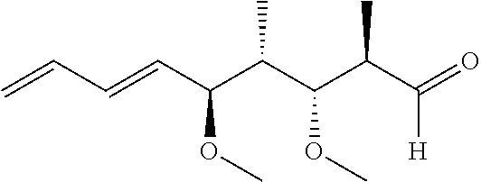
C=CC=CC(C(C(C(C(=O)[H])C)OC)C)OC
